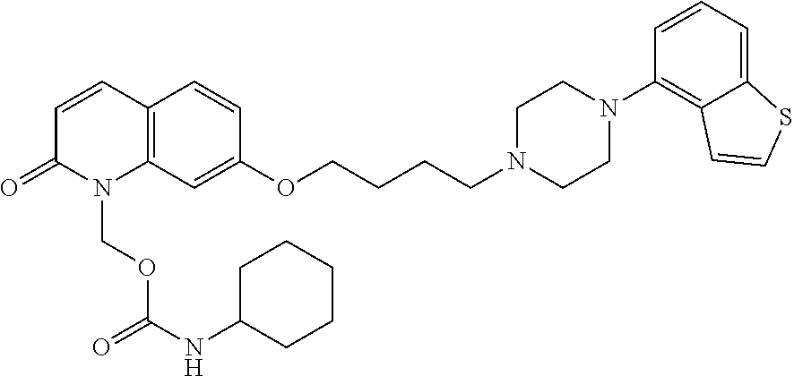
N1(CCCCOC2=CC3=C(C=C2)C=CC(=O)N3COC(NC2CCCCC2)=O)CCN(C2=C3C(=CC=C2)SC=C3)CC1
